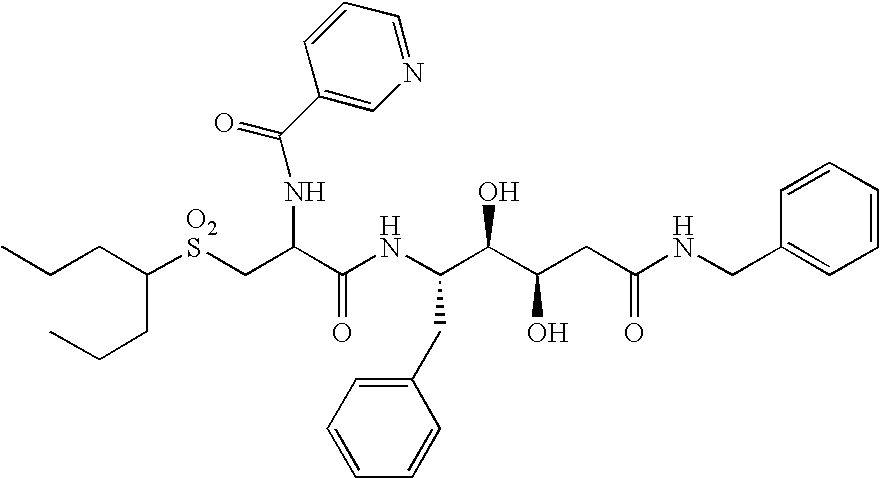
C(CC(CCC)[O2S]CC(C(NC(C(C(CC(NCC1=CC=CC=C1)=O)O)O)CC1=CC=CC=C1)=O)NC(=O)C1=CN=CC=C1)C
